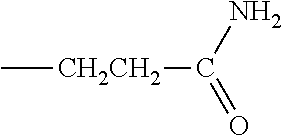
C[CH2CH2]C(=O)N
